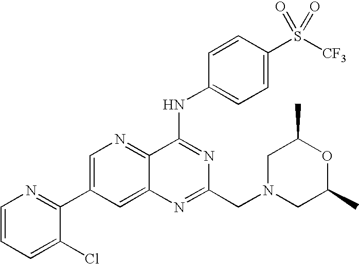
C1=CC=C(Cl)C(C2=CN=C3C(=C2)N=C(CN2CC(C)OC(C)C2)N=C3NC2=CC=C(S([CF3])(=O)=O)C=C2)=N1
